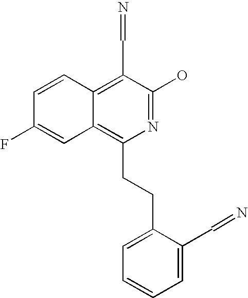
C1=CC2=C(C=N)C(O)=NC(CCC3=CC=CC=C3C=N)=C2C=C1F
